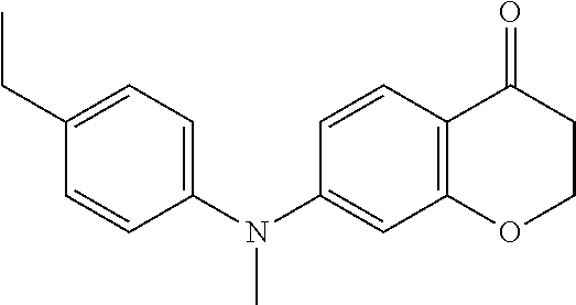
C1=CC(N(C2=CC3=C(C=C2)C(=O)CCO3)C)=CC=C1CC
